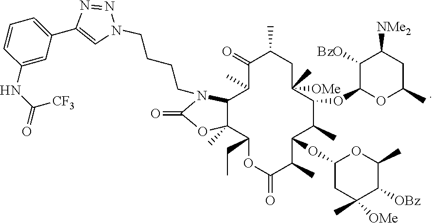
C1(=O)OC2(C)C(C(C)C(=O)C(C)CC([OMe])(C)C(OC3OC(C)CC([NMe2])C3[BzO])C(C)C(OC3CC(C)([OMe])C([OBz])C(C)O3)C(C)C(=O)OC2CC)N1CCCCN1N=NC(C2=CC=CC(NC(=O)[CF3])=C2)=C1
